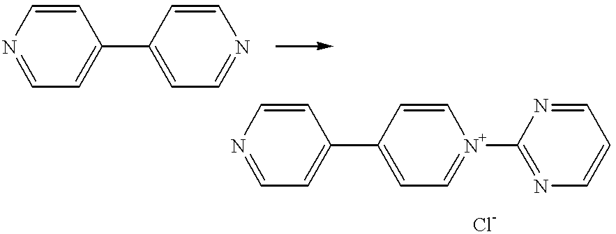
C1=CN=CC=C1C1=CC=NC=C1.C1=CN=CC=C1C1=CC=[N+](C2=NC=CC=N2)C=C1
